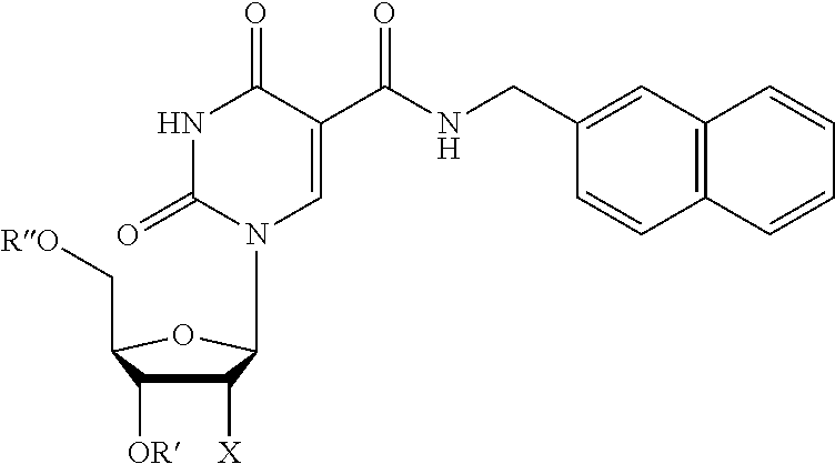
N1C(=O)N(C2C([X])C([OR])C(C[RO])O2)C=C(C(NCC2=CC3=C(C=CC=C3)C=C2)=O)C1=O
